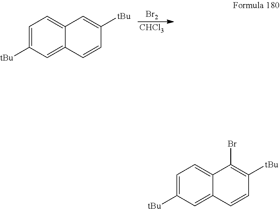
C1=C([tBu])C=C2C(=C1)C=C([tBu])C=C2.[CHCl3].[Br2].C1=C([tBu])C=C2C(=C1)C(Br)=C([tBu])C=C2
